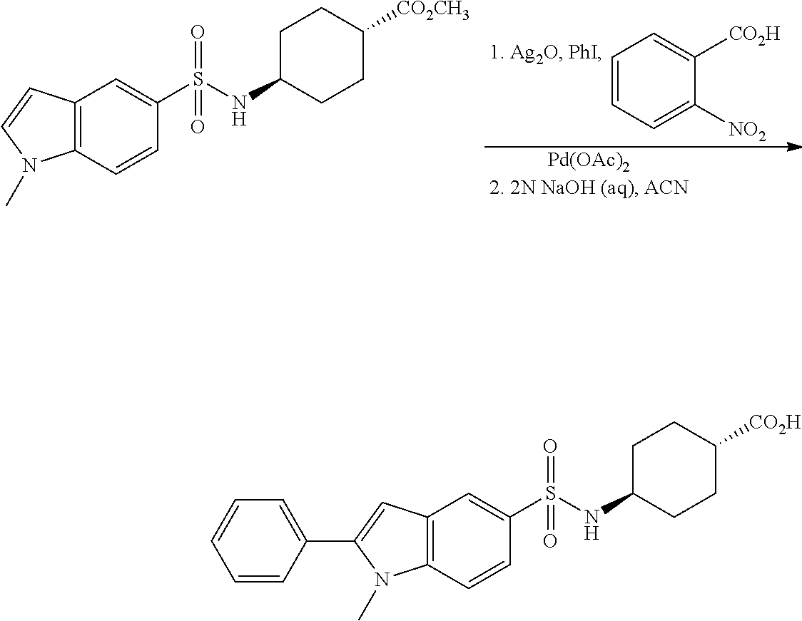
C1=CC=C([NO2])C([CO2H])=C1.[Pd(OAc)2].C1C(NS(C2=CC3=C(C=C2)N(C)C=C3)(=O)=O)CCC([CO2CH3])C1.C1C(NS(C2=CC3=C(C=C2)N(C)C(C2=CC=CC=C2)=C3)(=O)=O)CCC([CO2H])C1
